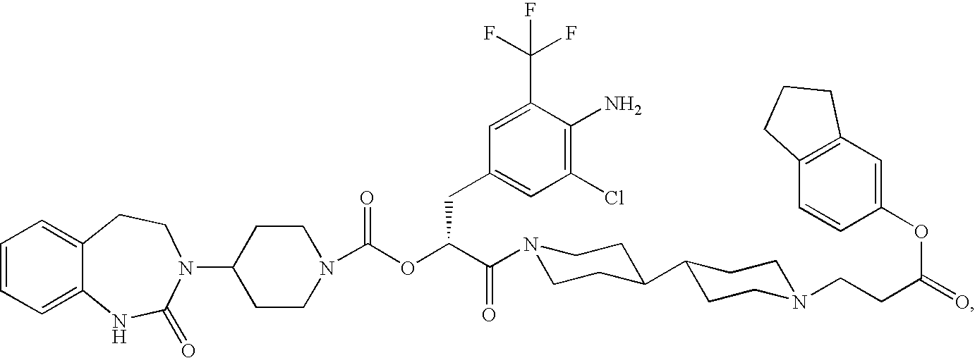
C1=CC=C2C(=C1)CCN(C1CCN(C(OC(C(=O)N3CCC(C4CCN(CCC(=O)OC5=CC6=C(C=C5)CCC6)CC4)CC3)CC3=CC(Cl)=C(N)C(C(F)(F)F)=C3)=O)CC1)C(=O)N2
